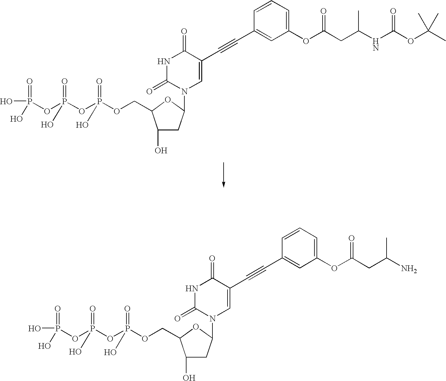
C1(O)CC(N2C=C(C#CC3=CC(OC(CC(NC(OC(C)(C)C)=O)C)=O)=CC=C3)C(=O)NC2=O)OC1COP(OP(OP(O)(=O)O)(=O)O)(=O)O.C1(O)CC(N2C=C(C#CC3=CC(OC(CC(N)C)=O)=CC=C3)C(=O)NC2=O)OC1COP(OP(OP(O)(=O)O)(=O)O)(=O)O
